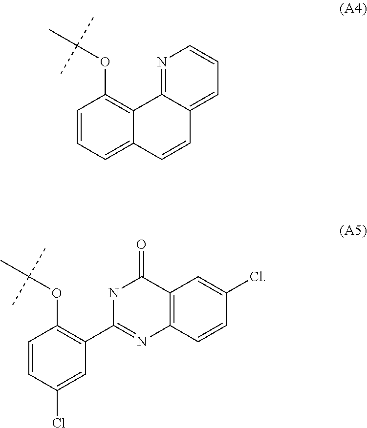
C1=CC=C2C(=C1OC(C)(C)C)C1=NC=CC=C1C=C2.C1=CC(Cl)=CC(C2=NC3=C(C(=O)N2)C=C(Cl)C=C3)=C1OC(C)(C)C
